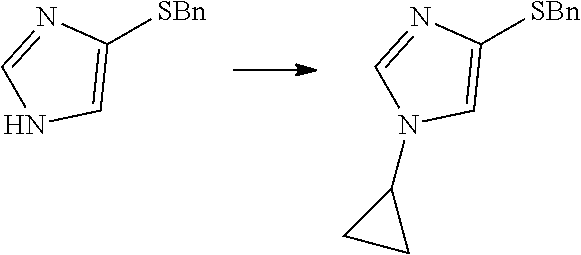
C1([SBn])=CN(C2CC2)C=N1.C1([SBn])=CNC=N1
